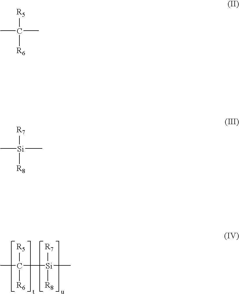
[R5]C([R6])(C)[Si]([R7])([R8])C.[R5]C([R6])(C)C.[R7][Si]([R8])(C)C
